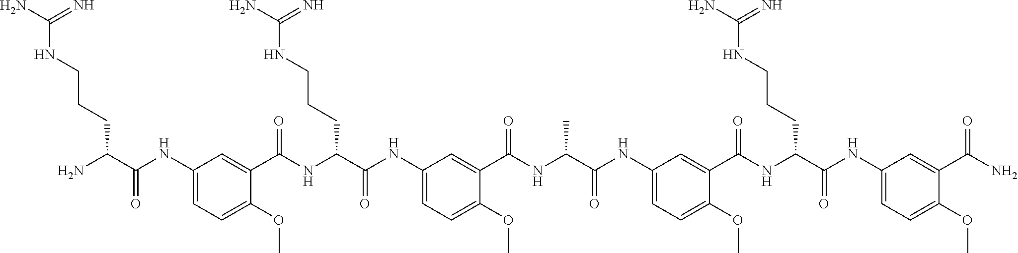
C1(NC(C(N)CCCNC(N)=N)=O)=CC=C(OC)C(C(NC(C(NC2=CC=C(OC)C(C(NC(C(NC3=CC=C(OC)C(C(NC(C(NC4=CC=C(OC)C(C(N)=O)=C4)=O)CCCNC(N)=N)=O)=C3)=O)C)=O)=C2)=O)CCCNC(N)=N)=O)=C1
